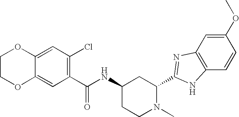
C1(C(NC2CCN(C)C(C3=NC4=C(C=CC(OC)=C4)N3)C2)=O)=C(Cl)C=C2C(=C1)OCCO2
